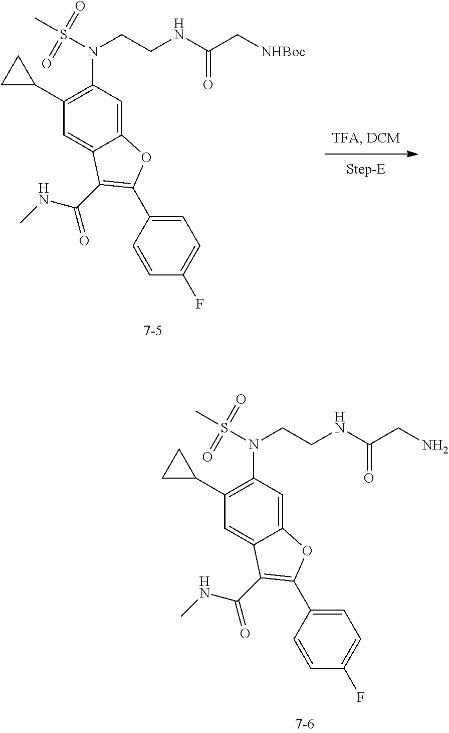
C(CNC(CN)=O)N(S(C)(=O)=O)C1=C(C2CC2)C=C2C(=C1)OC(C1=CC=C(F)C=C1)=C2C(=O)NC.C(CNC(C[NHBoc])=O)N(S(C)(=O)=O)C1=C(C2CC2)C=C2C(=C1)OC(C1=CC=C(F)C=C1)=C2C(=O)NC
